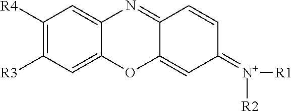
C1([R4])=C([R3])C=C2C(=C1)N=C1C(=CC(=[N+]([R2])[R1])C=C1)O2
